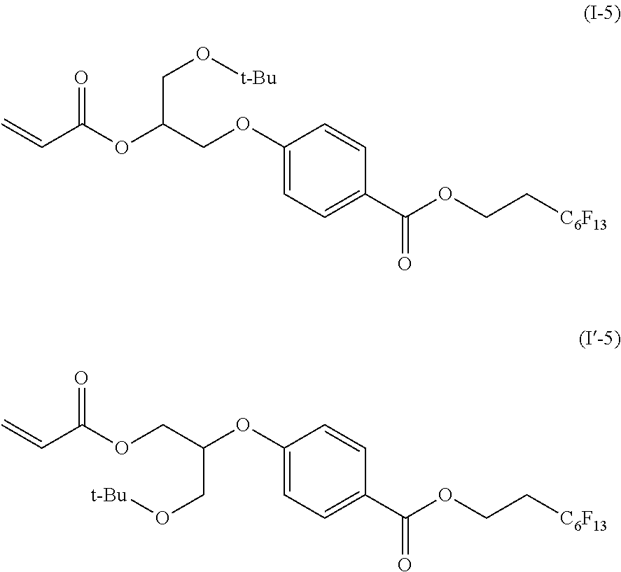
C1(OCC(OC(C=C)=O)CO[t-Bu])=CC=C(C(OCC[C6F13])=O)C=C1.C1(OC(COC(C=C)=O)CO[t-Bu])=CC=C(C(OCC[C6F13])=O)C=C1
